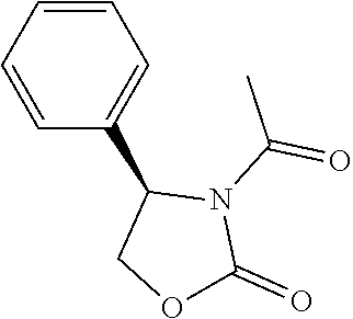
C1=CC=C(C2COC(=O)N2C(=O)C)C=C1
